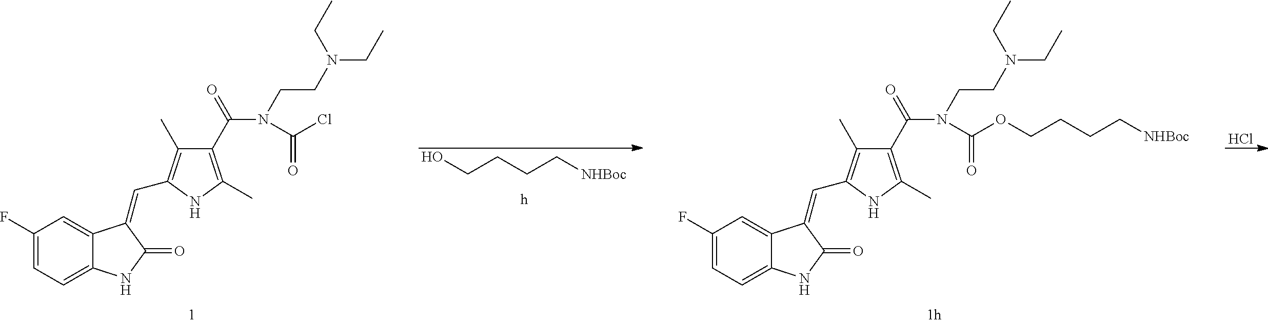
C1(F)=CC=C2C(=C1)C(=CC1=C(C)C(C(=O)N(CCN(CC)CC)C(=O)Cl)=C(C)N1)C(=O)N2.Cl.C(CCC[NHBoc])O.C1(F)=CC=C2C(=C1)C(=CC1=C(C)C(C(=O)N(CCN(CC)CC)C(=O)OCCCC[NHBoc])=C(C)N1)C(=O)N2
